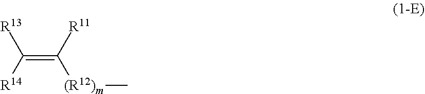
C([R14])([R13])=C([R11])[(R12)m]C
